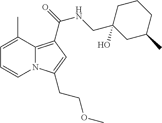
C1=C(C)C2=C(C(NCC3(O)CC(C)CCC3)=O)C=C(CCOC)N2C=C1
